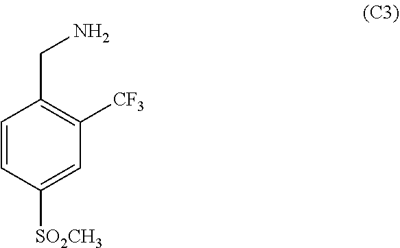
C1=CC([SO2CH3])=CC([CF3])=C1CN
